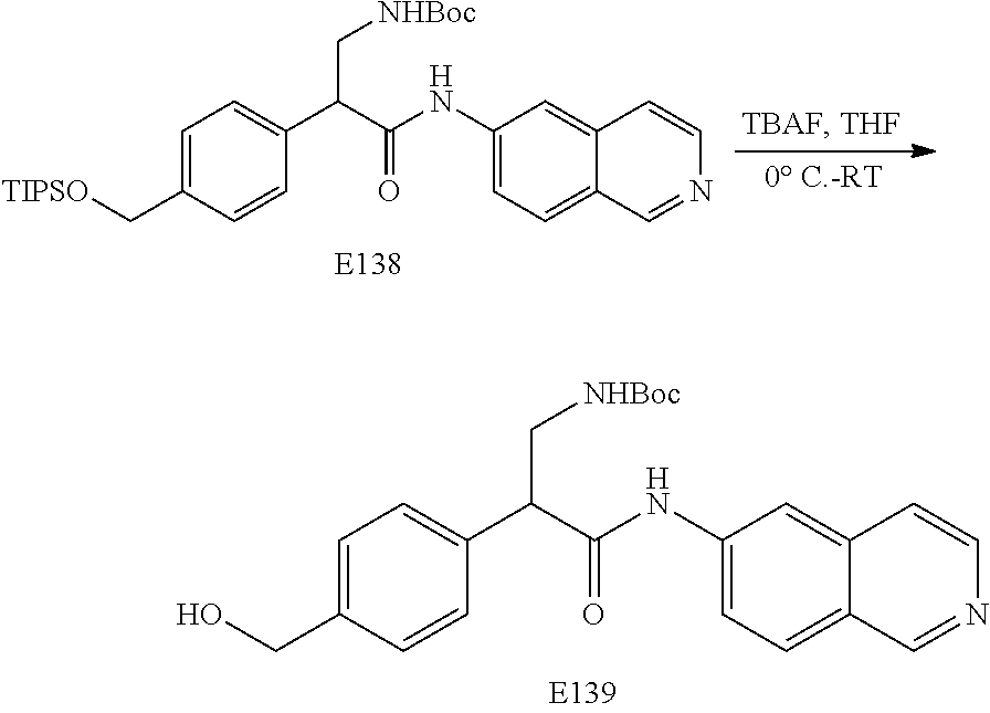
C1(NC(C(C2=CC=C(C[TIPSO])C=C2)C[NHBoc])=O)=CC=C2C(=C1)C=CN=C2.C1(NC(C(C2=CC=C(CO)C=C2)C[NHBoc])=O)=CC=C2C(=C1)C=CN=C2
